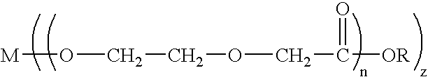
[M]OCCOCC([OR])=O
